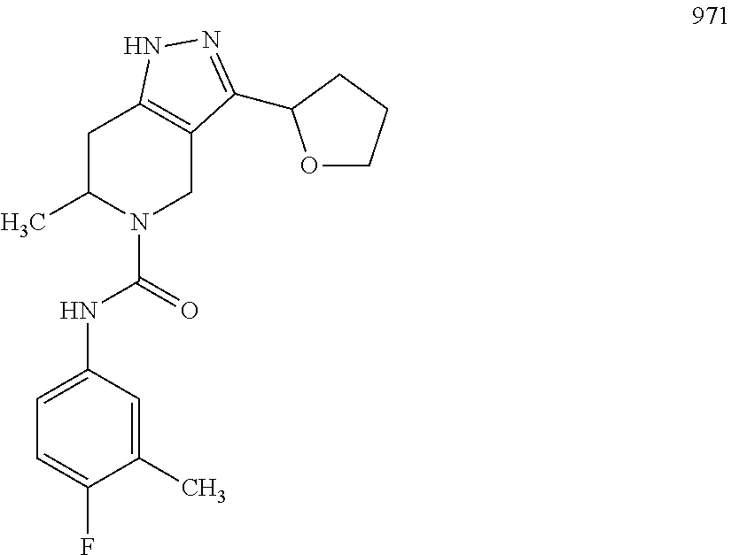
C1(C)=CC(NC(N2CC3=C(CC2C)NN=C3C2CCCO2)=O)=CC=C1F
